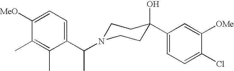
C1(C(N2CCC(O)(C3=CC=C(Cl)C([OMe])=C3)CC2)C)=CC=C([MeO])C(C)=C1C
